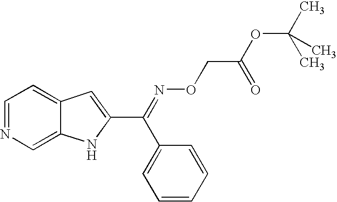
C1=NC=C2C(=C1)C=C(C(=NOCC(OC(C)(C)C)=O)C1=CC=CC=C1)N2
